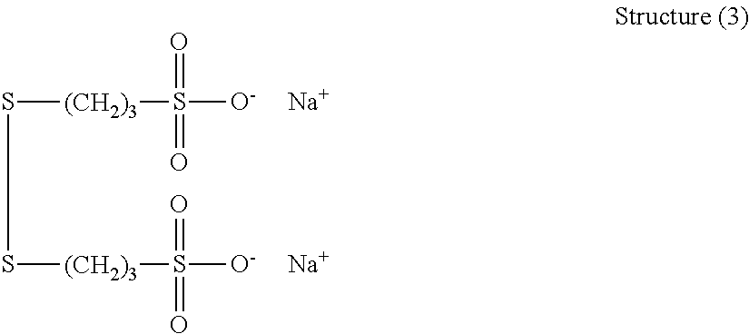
S(S[(CH2)3]S(=O)([O-])=O)[(CH2)3]S(=O)([O-])=O.[Na].[Na]
